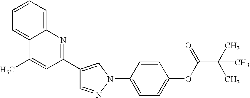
C1=NN(C2=CC=C(OC(C(C)(C)C)=O)C=C2)C=C1C1=NC2=CC=CC=C2C(C)=C1
